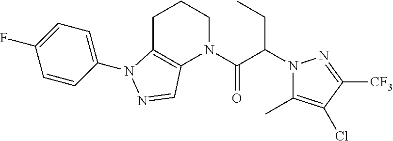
C1=CC(N2C3=C(N(C(C(N4C(C)=C(Cl)C([CF3])=N4)CC)=O)CCC3)C=N2)=CC=C1F
